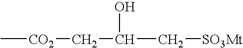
C[CO2]CC(C[SO3Mt])O
